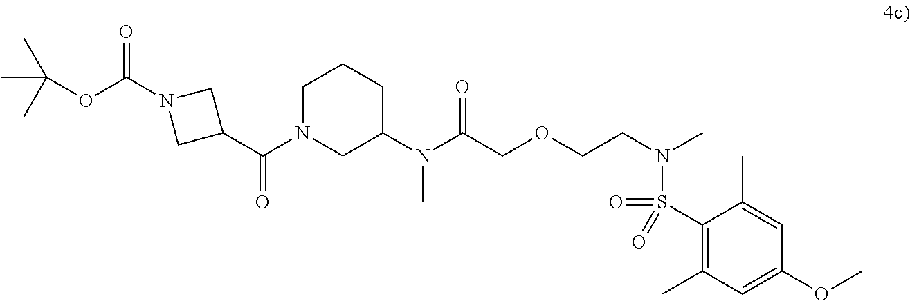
CC(C)(C)OC(N1CC(C(N2CC(N(C(COCCN(C)S(=O)(=O)C3=C(C)C=C(OC)C=C3C)=O)C)CCC2)=O)C1)=O
